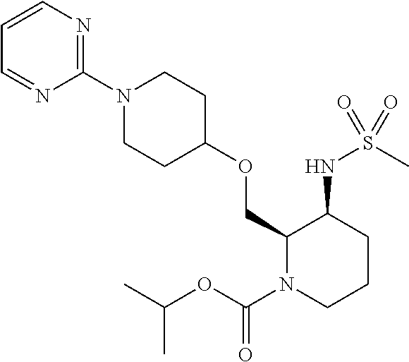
C1(COC2CCN(C3=NC=CC=N3)CC2)N(C(OC(C)C)=O)CCCC1NS(C)(=O)=O
